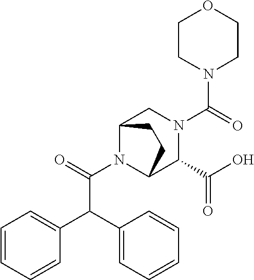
C(C(N1C2C(C(O)=O)N(C(=O)N3CCOCC3)CC1CC2)=O)(C1=CC=CC=C1)C1=CC=CC=C1
